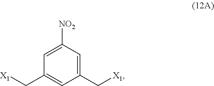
C1(C[X1])=CC([NO2])=CC(C[X1])=C1
